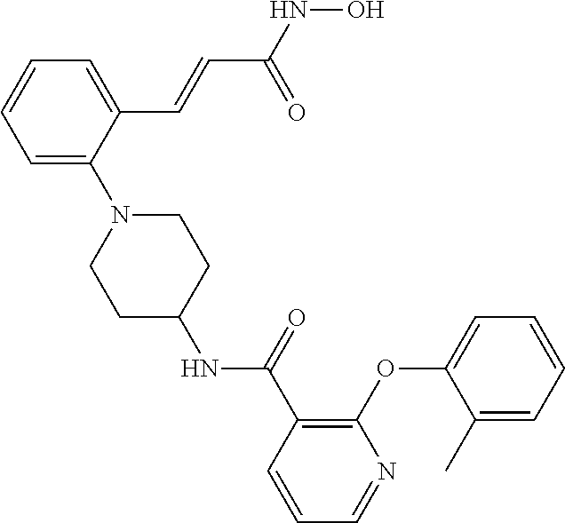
C1=C(N2CCC(NC(C3=C(OC4=CC=CC=C4C)N=CC=C3)=O)CC2)C(C=CC(NO)=O)=CC=C1
